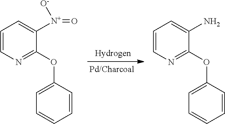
C1=CN=C(OC2=CC=CC=C2)C([N+]([O-])=O)=C1.C1=CN=C(OC2=CC=CC=C2)C(N)=C1
